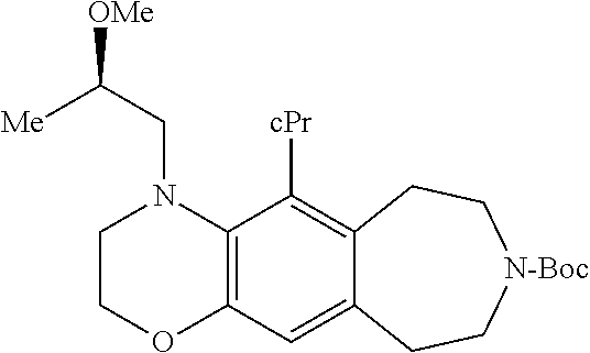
C1COC2=C(N1CC([OMe])[Me])C([cPr])=C1C(=C2)CC[N-Boc]CC1
